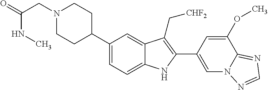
N1(CC(=O)NC)CCC(C2=CC=C3C(=C2)C(C[CHF2])=C(C2=CN4C(=NC=N4)C(OC)=C2)N3)CC1
